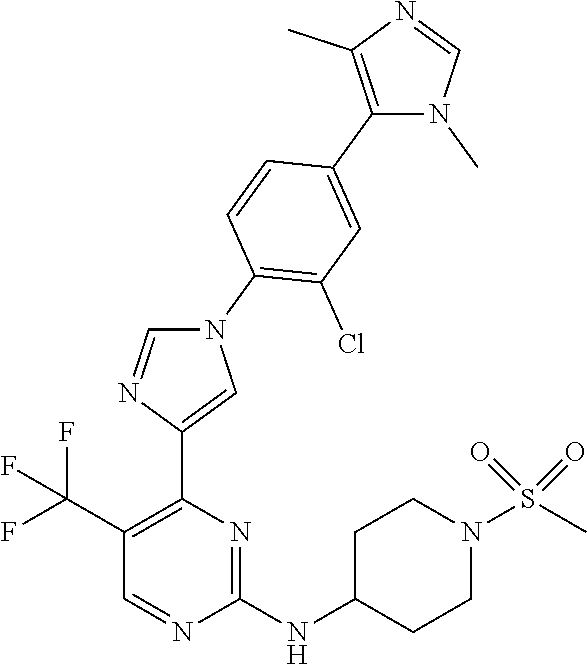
C1(NC2CCN(S(C)(=O)=O)CC2)=NC(C2=CN(C3=C(Cl)C=C(C4=C(C)N=CN4C)C=C3)C=N2)=C(C(F)(F)F)C=N1
